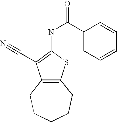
C12=C(CCCCC1)C(C#N)=C(NC(=O)C1=CC=CC=C1)S2
